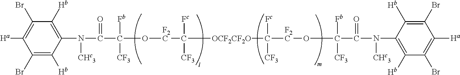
C1(Br)=C([Ha])C(Br)=C([Hb])C(N(C(C([Fb])(O[F2C]C([Fc])([OCF2CF2O]C([F2C]OC([Fb])([CF3])C(=O)N(C2=C([Hb])C(Br)=C([Ha])C(Br)=C2[Hb])[CHc3])([Fc])[CF3])[CF3])[CF3])=O)[CHc3])=C1[Hb]
